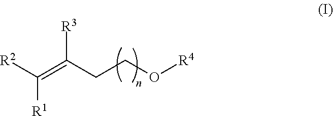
[R2]C(=C(CCO[R4])[R3])[R1]
